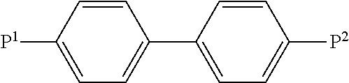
[P1]C1=CC=C(C2=CC=C([P2])C=C2)C=C1
